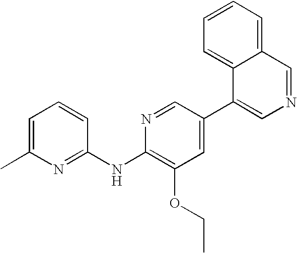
N1=C(NC2=C(OCC)C=C(C3=CN=CC4=CC=CC=C34)C=N2)C=CC=C1C
